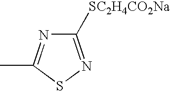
C1([SC2H4CO2Na])=NSC(C)=N1
